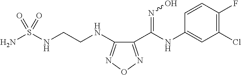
C1(C(=NO)NC2=CC(Cl)=C(F)C=C2)=NON=C1NCCNS(N)(=O)=O
